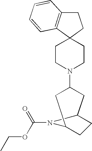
C1C2=C(C3(C1)CCN(C1CC4CCC(C1)N4C(=O)OCC)CC3)C=CC=C2
